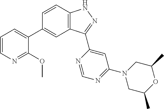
C1=CC2=C(C=C1C1=CC=CN=C1OC)C(C1=CC(N3CC(C)OC(C)C3)=NC=N1)=NN2
